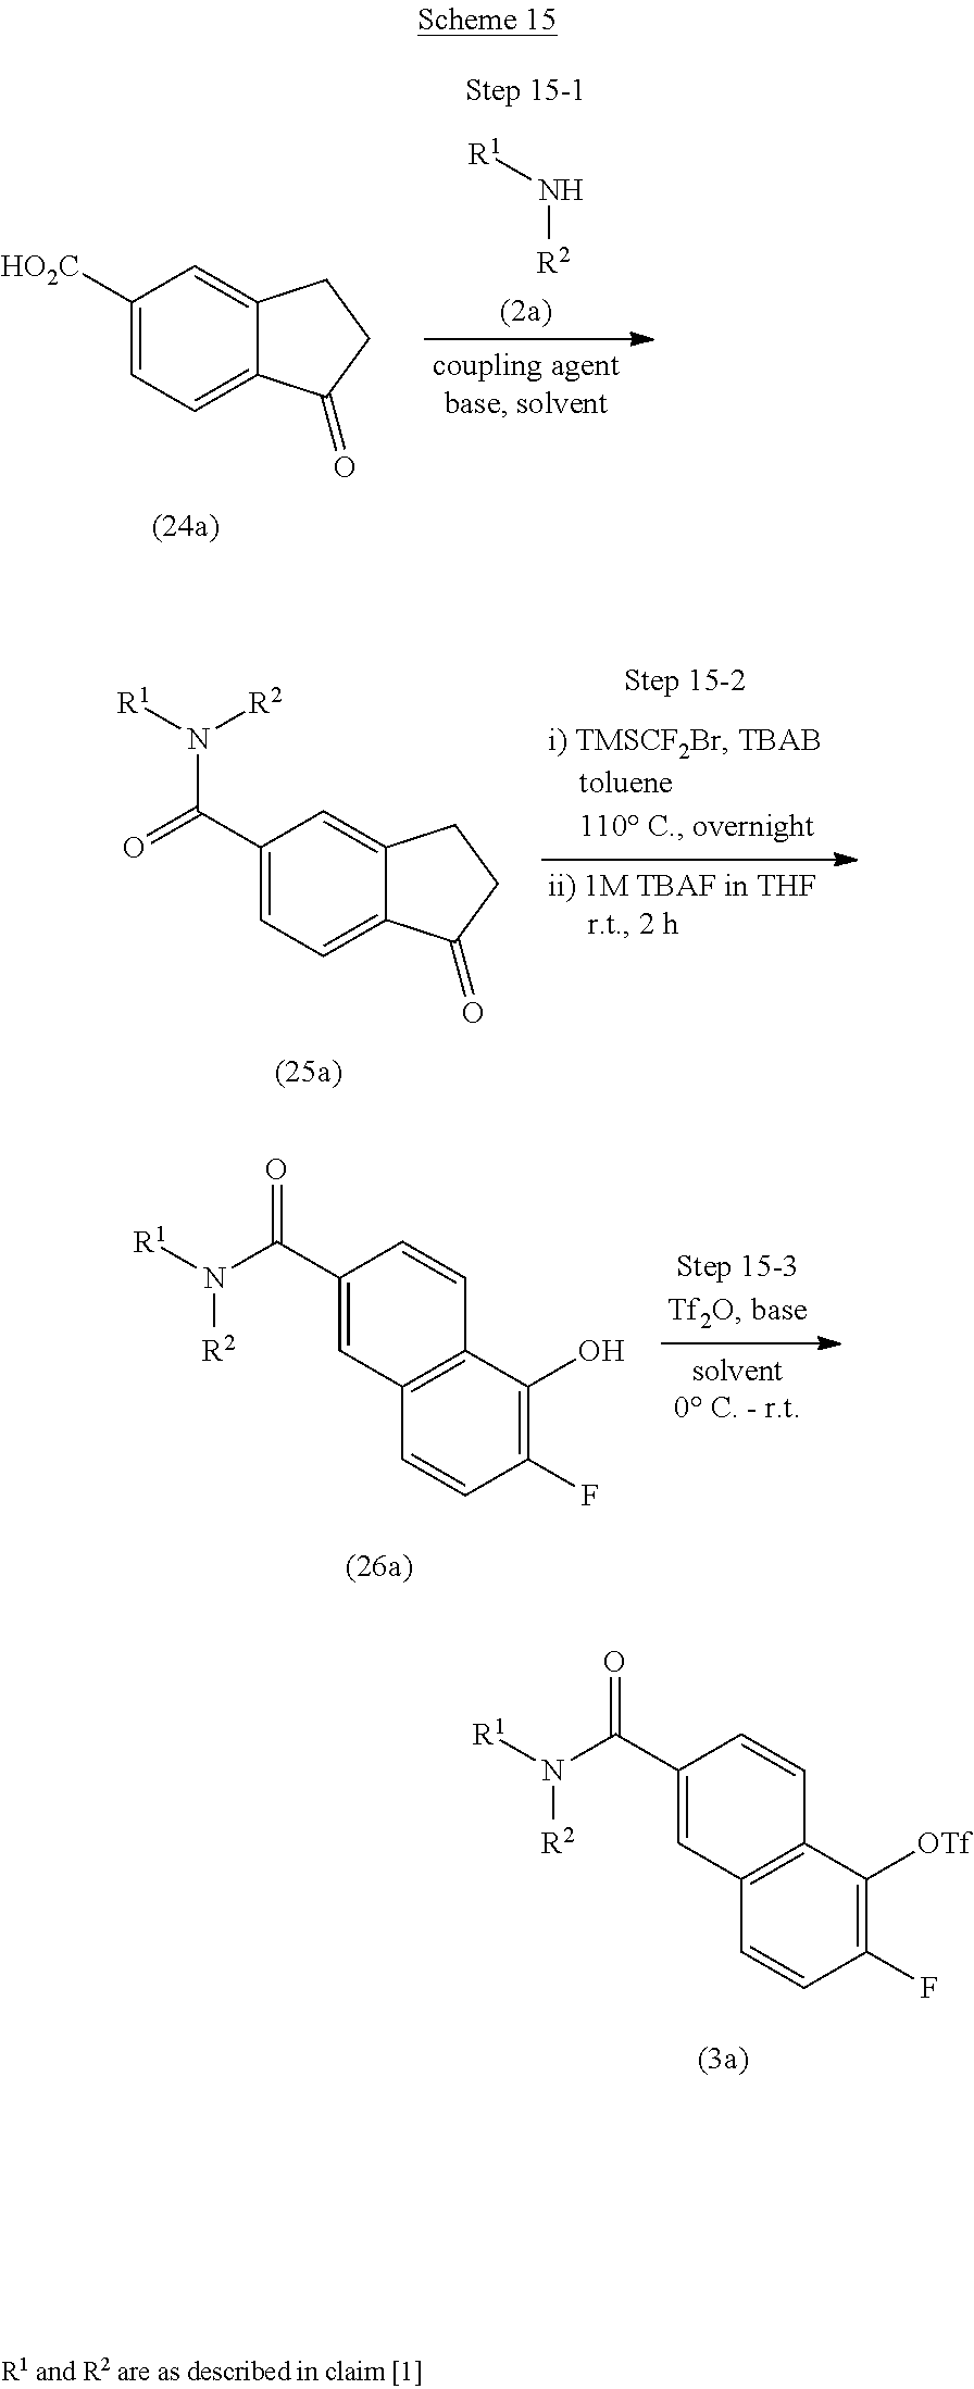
[R2]N[R1].C1([HO2C])=CC=C2C(=C1)CCC2=O.C1(C(=O)N([R2])[R1])=CC=C2C(=C1)CCC2=O.C1(C(N([R2])[R1])=O)=CC2=C(C=C1)C(O)=C(F)C=C2.C1(C(N([R2])[R1])=O)=CC2=C(C=C1)C([OTf])=C(F)C=C2
